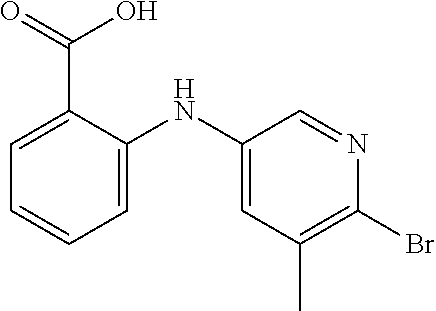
C1=CC=C(NC2=CC(C)=C(Br)N=C2)C(C(=O)O)=C1
